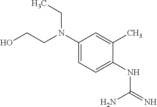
C1=C(N(CCO)CC)C=C(C)C(NC(=N)N)=C1
